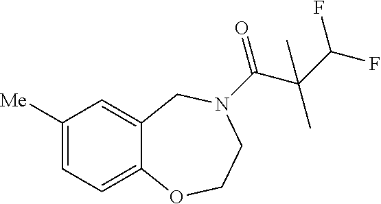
C1([Me])=CC=C2C(=C1)CN(C(=O)C(C(F)F)(C)C)CCO2
